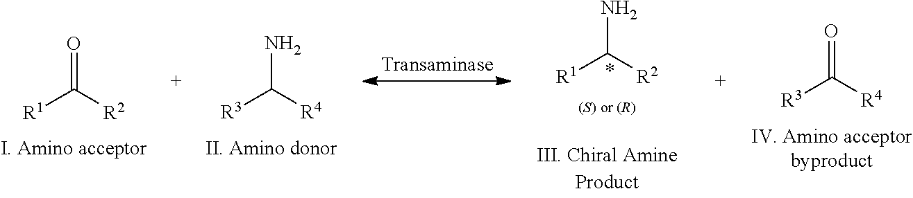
O=C([R4])[R3].NC([R4])[R3].O=C([R2])[R1].NC([R2])[R1]
